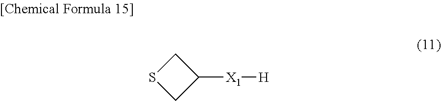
S1CC([X1][H])C1
